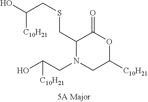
C1(CSCC(O)[C10H21])N(CC(O)[C10H21])CC([C10H21])OC1=O
